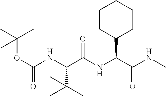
C1CC(C(C(NC)=O)NC(C(NC(OC(C)(C)C)=O)C(C)(C)C)=O)CCC1
